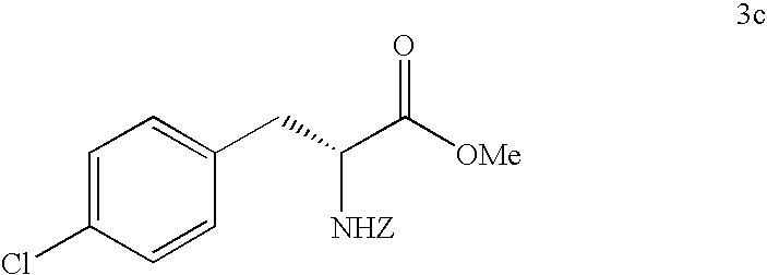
C1=C(Cl)C=CC(CC(C([OMe])=O)[NHZ])=C1
